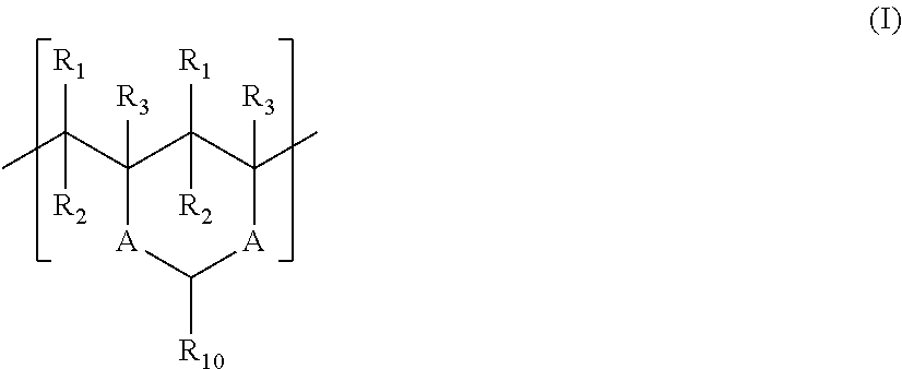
CC(C1([R3])C([R2])([R1])C(C)([R3])[A]C([R10])[A]1)([R1])[R2]
